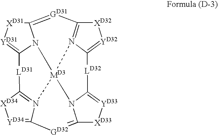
[LD31]1C2=N3[MD3]45N6C(=[GD31]C7=N4C(=[YD32][XD32]7)[LD32]C4=[YD33][XD33]C(=[GD32]C3=[YD34][XD34]2)N54)[XD31][YD31]=C16
